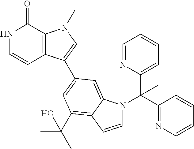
N1C=CC2=C(C1=O)N(C)C=C2C1=CC(C(C)(C)O)=C2C(=C1)N(C(C1=NC=CC=C1)(C1=CC=CC=N1)C)C=C2
